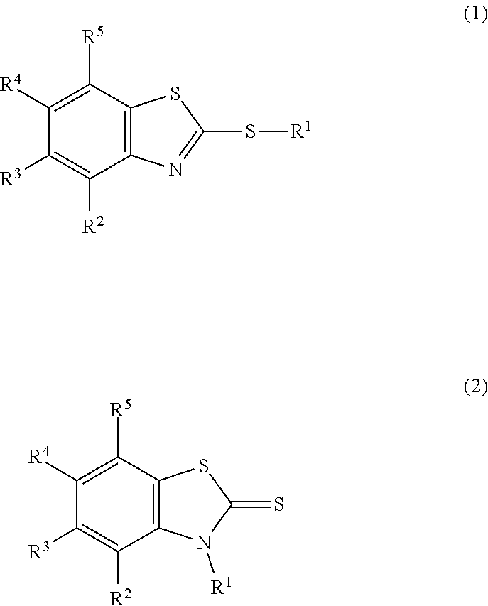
C1([R5])=C([R4])C([R3])=C([R2])C2=C1SC(S[R1])=N2.C1([R5])=C([R4])C([R3])=C([R2])C2=C1SC(=S)N2[R1]
